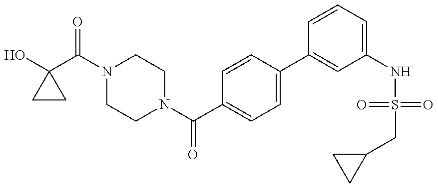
OC1(C(N2CCN(C(=O)C3=CC=C(C4=CC(NS(=O)(=O)CC5CC5)=CC=C4)C=C3)CC2)=O)CC1
